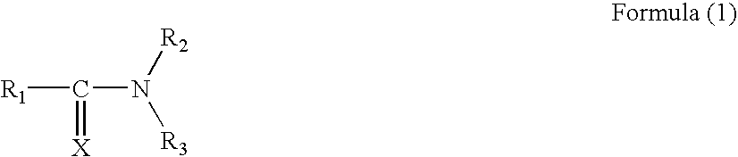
[R1]C(N([R2])[R3])=[X]
